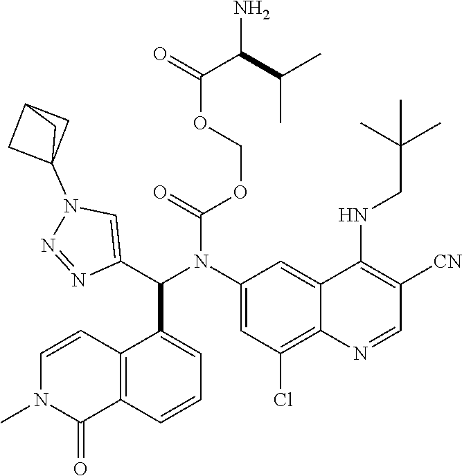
O(COC(=O)C(C(C)C)N)C(=O)N(C1=CC(Cl)=C2C(=C1)C(NCC(C)(C)C)=C([CN])C=N2)C(C1=CN(C23CC(C2)C3)N=N1)C1=CC=CC2=C1C=CN(C)C2=O
